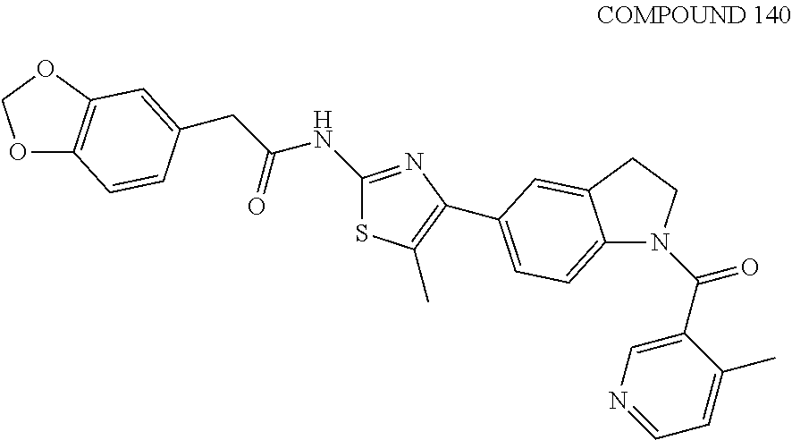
C1(NC(CC2=CC3=C(OCO3)C=C2)=O)=NC(C2=CC=C3N(C(C4=CN=CC=C4C)=O)CCC3=C2)=C(C)S1
